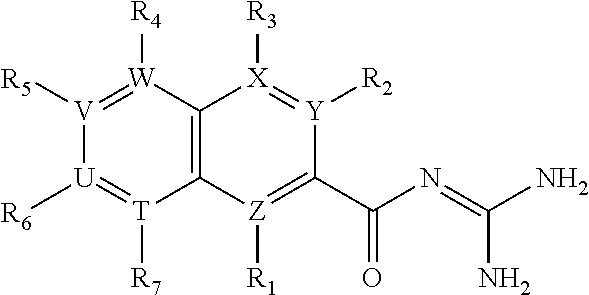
C(=NC(C1=[Z]([R1])C2=C([W]([R4])=[V]([R5])[U]([R6])=[T]2[R7])[X]([R3])=[Y]1[R2])=O)(N)N
